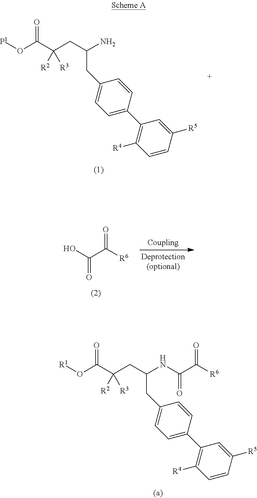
[P1]OC(C(CC(N)CC1=CC=C(C2=C([R4])C=CC([R5])=C2)C=C1)([R2])[R3])=O.OC(C([R6])=O)=O.[R1]OC(C(CC(NC(C([R6])=O)=O)CC1=CC=C(C2=C([R4])C=CC([R5])=C2)C=C1)([R2])[R3])=O
